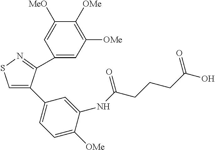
C1(C2=CSN=C2C2=CC([OMe])=C([OMe])C([MeO])=C2)=CC=C([OMe])C(NC(CCCC(O)=O)=O)=C1
